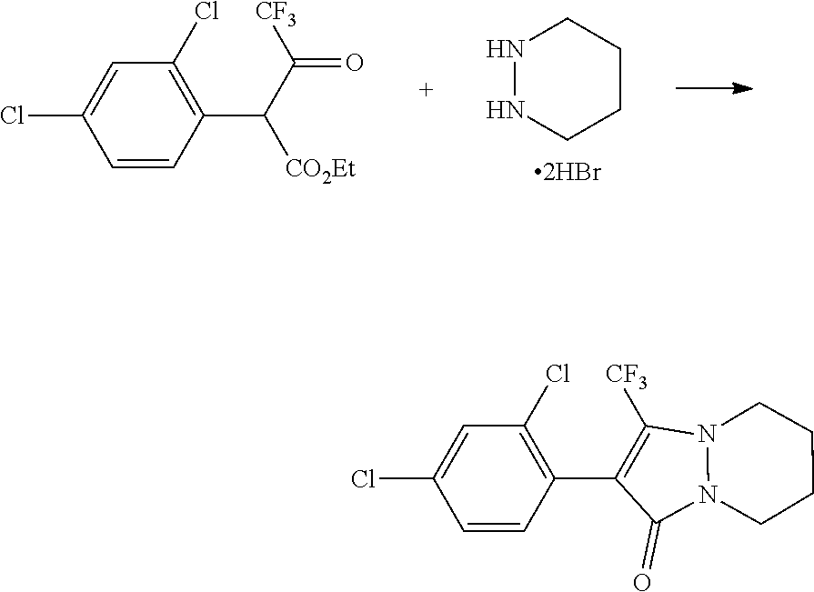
N1NCCCC1.C1(Cl)=C(C(C([CF3])=O)[CO2Et])C=CC(Cl)=C1.[CF3]C1=C(C2=C(Cl)C=C(Cl)C=C2)C(=O)N2N1CCCC2
